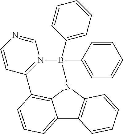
C12=CC=CC3=C1N(C1=C2C=CC=C1)B(C1=CC=CC=C1)(C1=CC=CC=C1)N1=C3C=CN=C1
